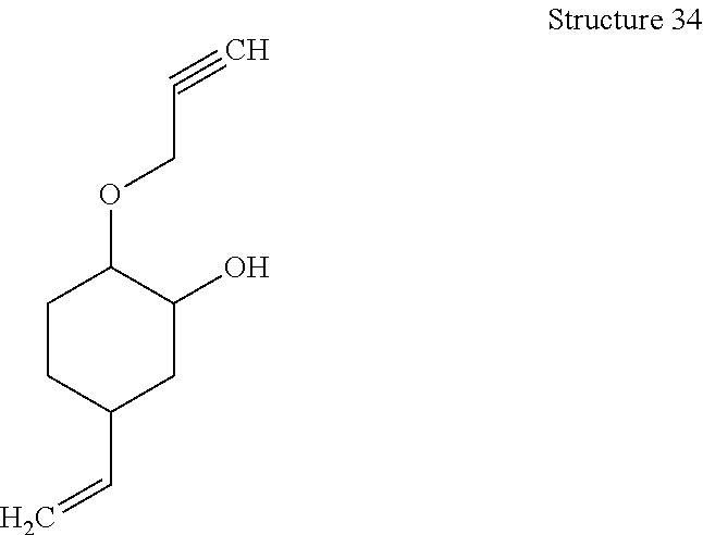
C1CC(C=C)CC(O)C1OCC#C
